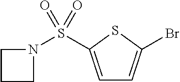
C1=C(S(N2CCC2)(=O)=O)SC(Br)=C1
